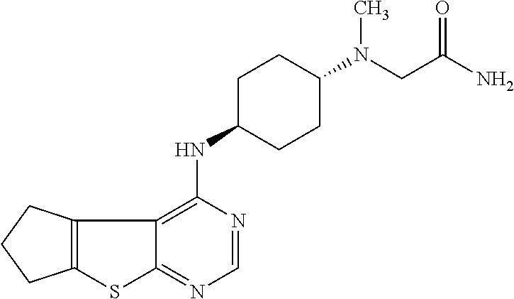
C12=C(CCC1)C1=C(NC3CCC(N(CC(N)=O)C)CC3)N=CN=C1S2
